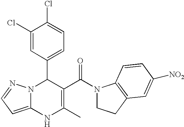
C1(Cl)=CC(C2N3C(=CC=N3)NC(C)=C2C(=O)N2CCC3=C2C=CC([NO2])=C3)=CC=C1Cl
